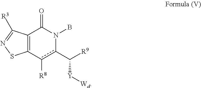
C12=C(c([R8])c(C([Y][Wd])[R9])N(B)C1=O)SN=C2[R3]
